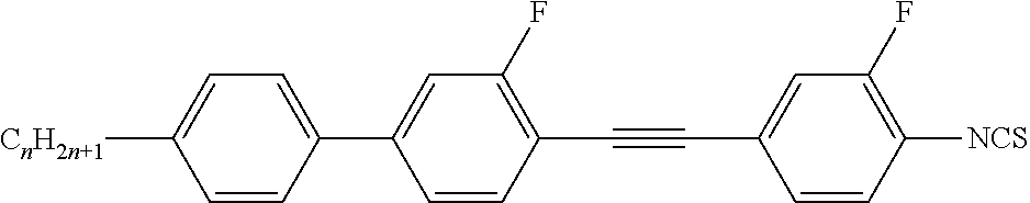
[CnH2n+1]C1=CC=C(C2=CC(F)=C(C#CC3=CC(F)=C([NCS])C=C3)C=C2)C=C1
